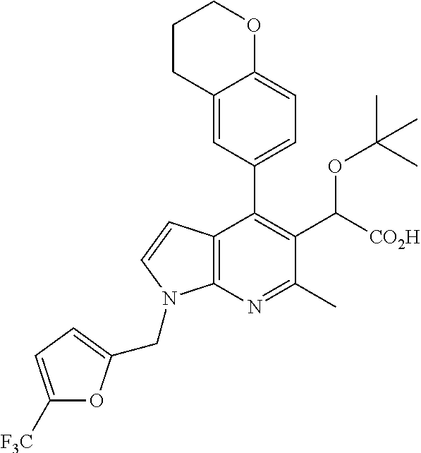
C1CC2=CC(C3=C(C([CO2H])OC(C)(C)C)C(C)=NC4=C3C=CN4CC3=CC=C([F3C])O3)=CC=C2OC1
